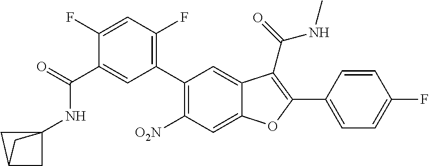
C1(C2=C(F)C=C(F)C(C(NC34CC(C3)C4)=O)=C2)=C([O2N])C=C2C(=C1)C(C(NC)=O)=C(C1=CC=C(F)C=C1)O2
